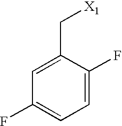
C1=C(C[X1])C(F)=CC=C1F
